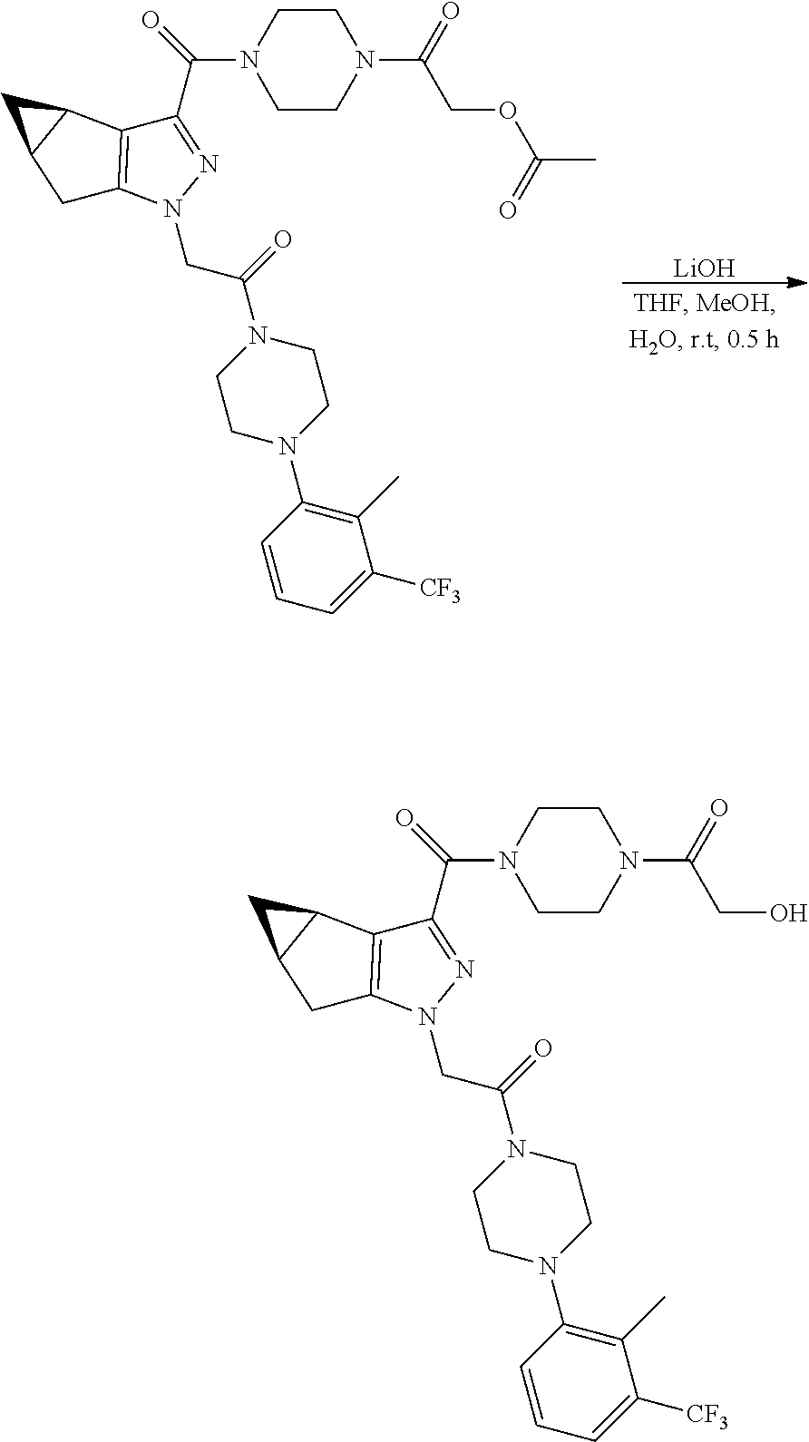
C1CN(C2=C(C)C([CF3])=CC=C2)CCN1C(=O)CN1N=C(C(=O)N2CCN(C(=O)COC(C)=O)CC2)C2=C1CC1C2C1.[LiOH].C1CN(C2=C(C)C([CF3])=CC=C2)CCN1C(=O)CN1N=C(C(=O)N2CCN(C(=O)CO)CC2)C2=C1CC1C2C1
